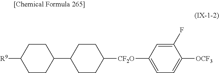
C1C([R9])CCC(C2CCC([CF2O]C3=CC=C([OCF3])C(F)=C3)CC2)C1
